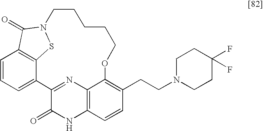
C1=CC=C2C3=C1C(=O)N(S3)CCCCCOC1=C(CCN3CCC(F)(F)CC3)C=CC3=C1N=C2C(=O)N3
